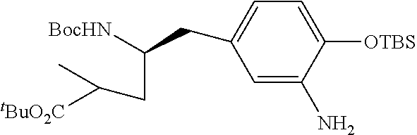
C1=C(N)C([OTBS])=CC=C1CC([BocHN])CC([tBuO2C])C
